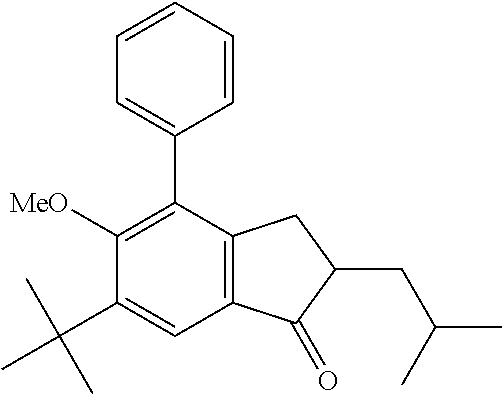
C1(C2=CC=CC=C2)=C([MeO])C(C(C)(C)C)=CC2=C1CC(CC(C)C)C2=O
